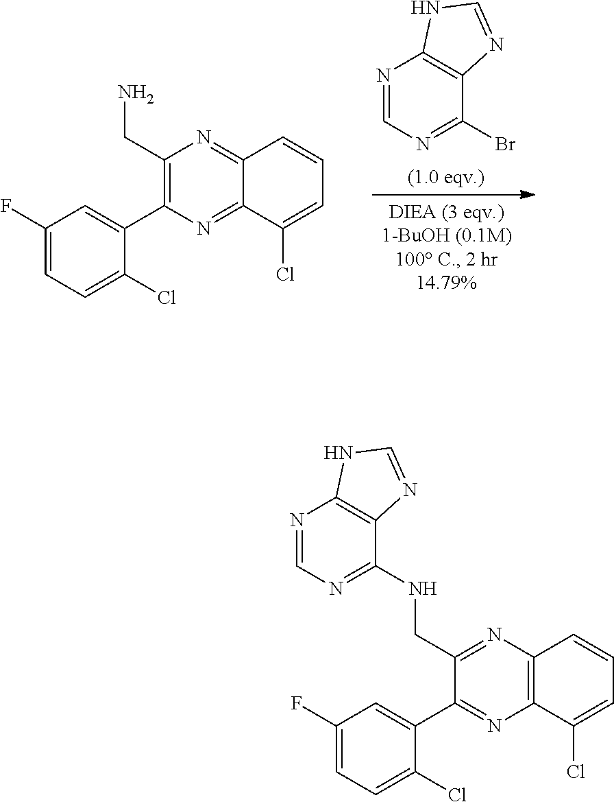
BrC1=NC=NC2=C1N=CN2.NCC1=C(C2=CC(F)=CC=C2Cl)N=C2C(=N1)C=CC=C2Cl.N(CC1=NC2=C(N=C1C1=CC(F)=CC=C1Cl)C(Cl)=CC=C2)C1=NC=NC2=C1N=CN2
